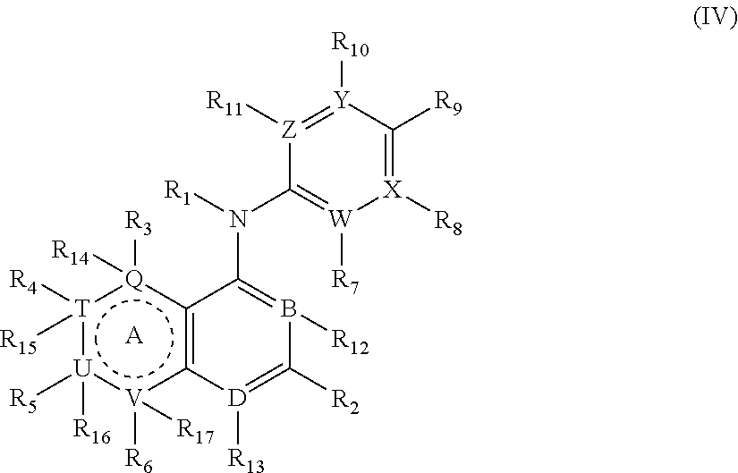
c12[Q]([R14])([R3]):[T]([R15])([R4]):[U]([R5])([R16]):[V]([R17])([R6])c~1[D]([R13])=C([R2])B([R12])=C2N(C1=[W]([R7])[X]([R8])=C([R9])[Y]([R10])=[Z]1[R11])[R1].[A]
